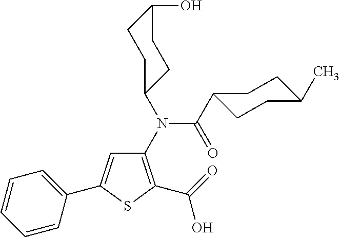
C1(N(C(=O)C2CCC(C)CC2)C2CCC(O)CC2)=C(C(=O)O)SC(C2=CC=CC=C2)=C1
